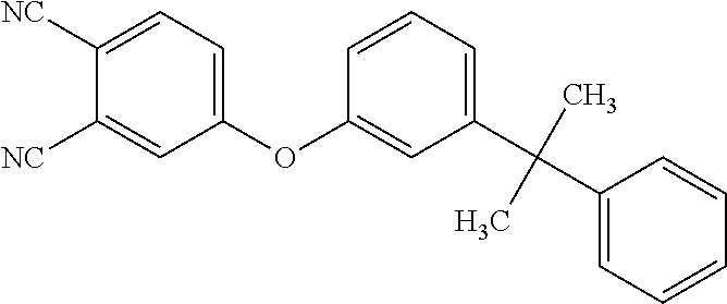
C1(OC2=CC(C(C3=CC=CC=C3)(C)C)=CC=C2)=CC=C([NC])C([NC])=C1
